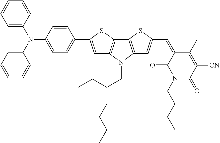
C12=C(N(CC(CC)CCCC)C3=C1SC(C=C1C(=O)N(CCCC)C(=O)C([CN])=C1C)=C3)C=C(C1=CC=C(N(C3=CC=CC=C3)C3=CC=CC=C3)C=C1)S2
